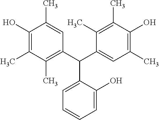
C1(O)=C(C)C(C)=C(C(C2=CC(C)=C(O)C(C)=C2C)C2=CC=CC=C2O)C=C1C
